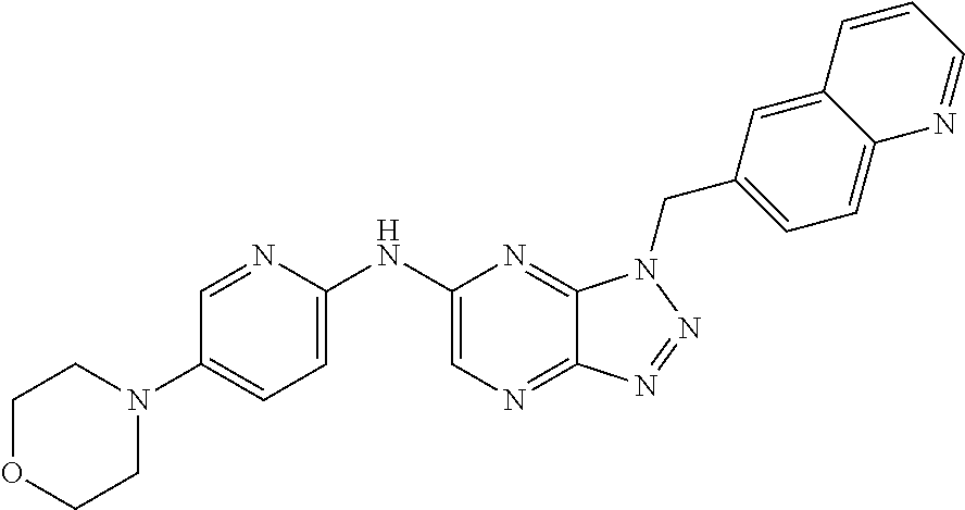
C1(NC2=CC=C(N3CCOCC3)C=N2)=CN=C2C(=N1)N(CC1=CC=C3C(=C1)C=CC=N3)N=N2
